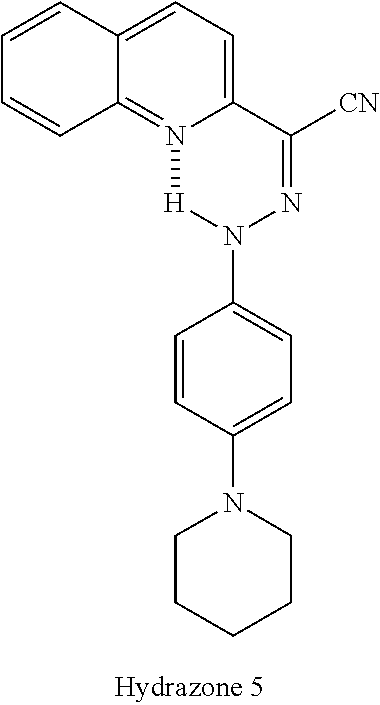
C12=CC=C3C(=N1[H]N(C1=CC=C(N4CCCCC4)C=C1)N=C2[CN])C=CC=C3
